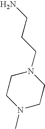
N1(C)CCN(CCCN)CC1
